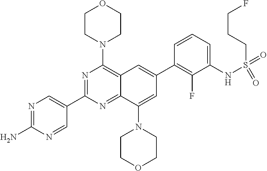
N1=C(N)N=CC(C2=NC(N3CCOCC3)=C3C(=N2)C(N2CCOCC2)=CC(C2=C(F)C(NS(=O)(=O)CCCF)=CC=C2)=C3)=C1
